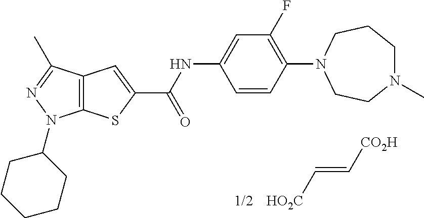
C1=CC(N2CCN(C)CCC2)=C(F)C=C1NC(C1=CC2=C(S1)N(C1CCCCC1)N=C2C)=O.[HO2C]C=C[CO2H]
